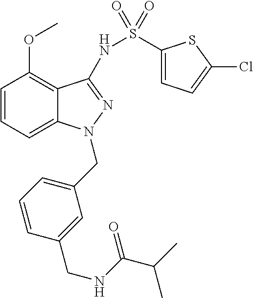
C1=CC=C2C(=C1OC)C(NS(=O)(=O)C1=CC=C(Cl)S1)=NN2CC1=CC=CC(CNC(C(C)C)=O)=C1
